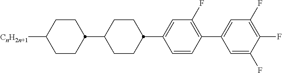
C1CC([CnH2n+1])CCC1C1CCC(C2=CC(F)=C(C3=CC(F)=C(F)C(F)=C3)C=C2)CC1
